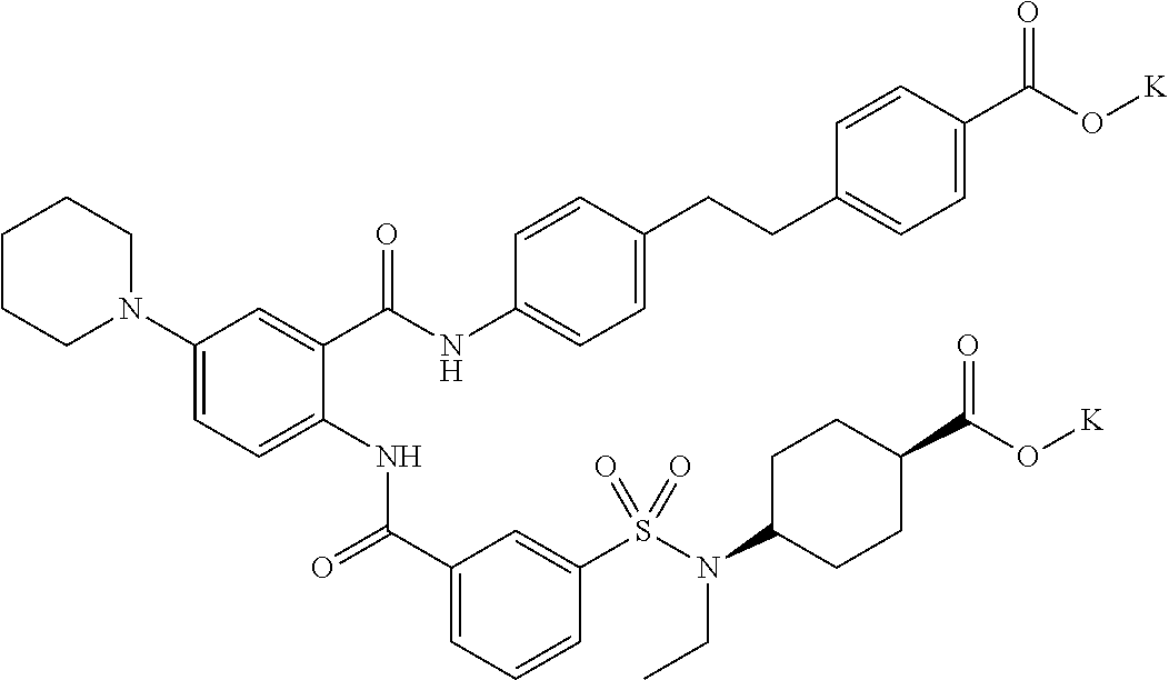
C1(N2CCCCC2)=CC=C(NC(C2=CC=CC(S(N(C3CCC(C(O[K])=O)CC3)CC)(=O)=O)=C2)=O)C(C(NC2=CC=C(CCC3=CC=C(C(O[K])=O)C=C3)C=C2)=O)=C1
